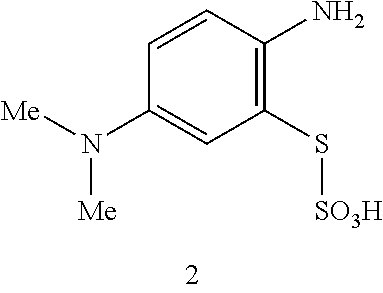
C1=CC(N)=C(S[SO3H])C=C1N([Me])[Me]
